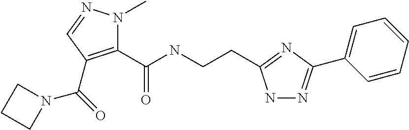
C1(C(NCCC2=NC(C3=CC=CC=C3)=NN2)=O)=C(C(=O)N2CCC2)C=NN1C
